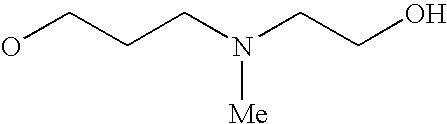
OCCCN(CCO)[Me]
